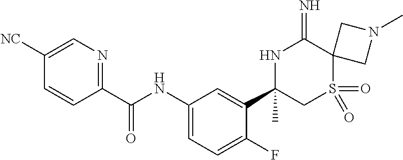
C1(C(NC2=CC=C(F)C(C3(C)CS(=O)(=O)C4(C(=N)N3)CN(C)C4)=C2)=O)=NC=C([NC])C=C1
